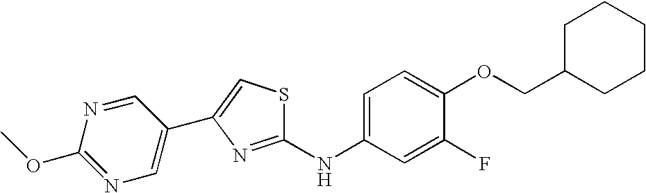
C1C(COC2=CC=C(NC3=NC(C4=CN=C(OC)N=C4)=CS3)C=C2F)CCCC1
